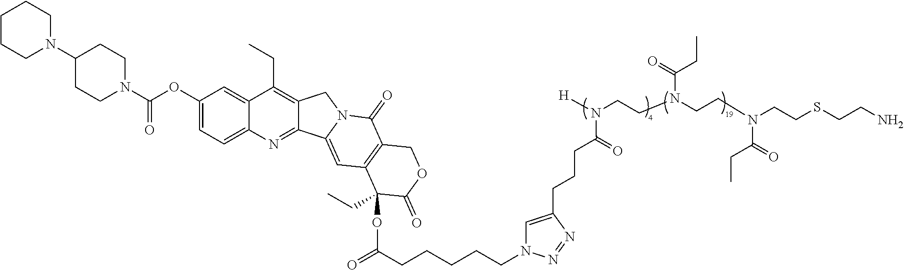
N1(C2CCN(C(OC3=CC=C4C(=C3)C(CC)=C3C(=N4)C4=CC5=C(C(=O)N4C3)COC(=O)C5(OC(=O)CCCCCN3C=C(CCCC(N([H])CCN(CCN(CCSCCN)C(CC)=O)C(=O)CC)=O)N=N3)CC)=O)CC2)CCCCC1
